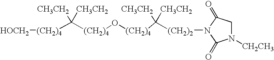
[(CH2)4]([HOCH2])C([(CH2)4]O[(CH2)4]C([CH3CH2])([CH3CH2])[(CH2)2]N1C(=O)CN([CH2CH3])C1=O)([CH3CH2])[CH3CH2]
